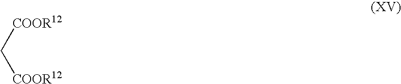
[COOR12]C[COOR12]
